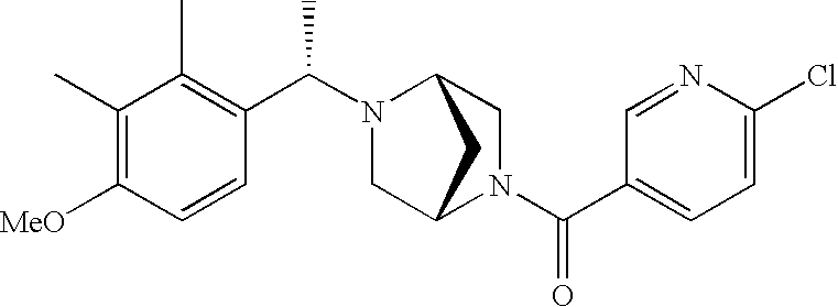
C1=C(Cl)N=CC(C(N2CC3N(C(C4=C(C)C(C)=C([MeO])C=C4)C)CC2C3)=O)=C1
